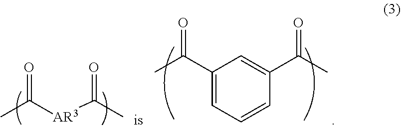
CC([AR3]C(C)=O)=O.C1(C(C)=O)=CC=CC(C(C)=O)=C1
